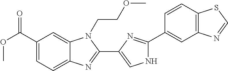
C1(C(OC)=O)=CC=C2C(=C1)N(CCOC)C(C1=CNC(C3=CC4=C(C=C3)SC=N4)=N1)=N2
